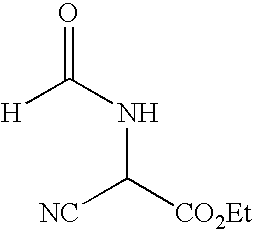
O=C(NC([CO2Et])[NC])[H]
